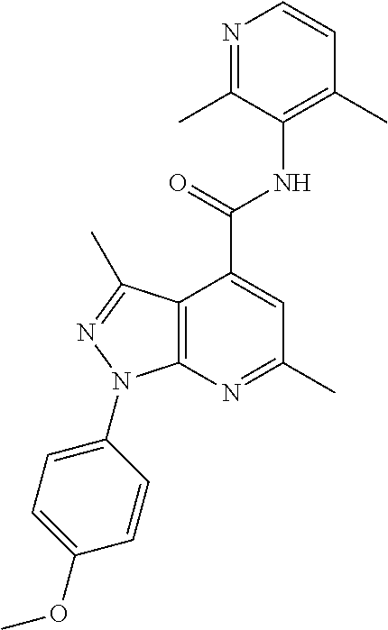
C12=C(N=C(C)C=C1C(=O)NC1=C(C)C=CN=C1C)N(C1=CC=C(OC)C=C1)N=C2C
